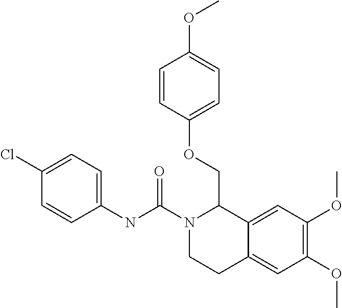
N(C1=CC=C(Cl)C=C1)C(N1CCC2=CC(OC)=C(OC)C=C2C1COC1=CC=C(OC)C=C1)=O
